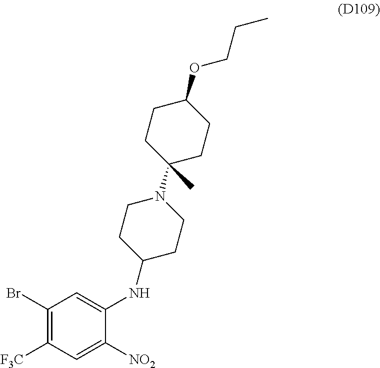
C1=C(NC2CCN(C3(C)CCC(OCCC)CC3)CC2)C([NO2])=CC([F3C])=C1Br
